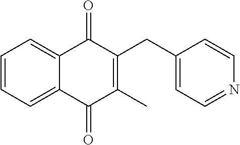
C1=CC=C2C(=C1)C(=O)C(CC1=CC=NC=C1)=C(C)C2=O
